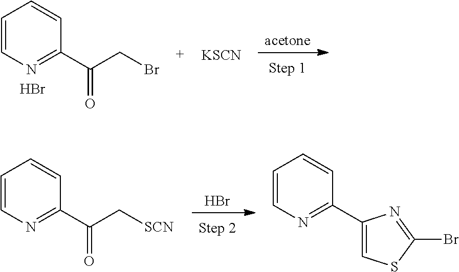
C1=CN=C(C(C[SCN])=O)C=C1.Br.C1=CN=C(C2=CSC(Br)=N2)C=C1.C1=CN=C(C(CBr)=O)C=C1.Br.[acetone].[KSCN]
